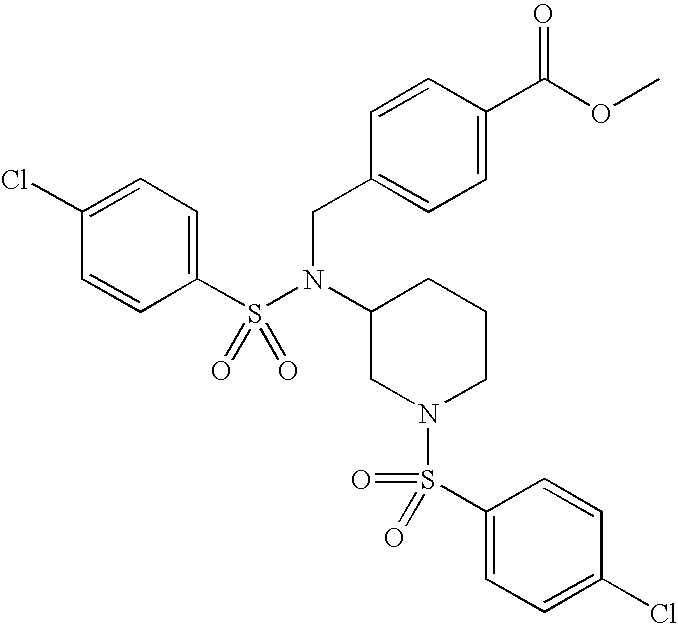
C1(Cl)=CC=C(S(=O)(N(CC2=CC=C(C(=O)OC)C=C2)C2CN(S(=O)(=O)C3=CC=C(Cl)C=C3)CCC2)=O)C=C1
